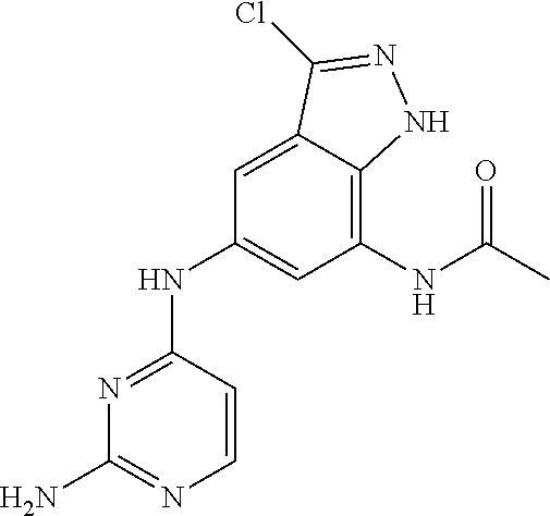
N(C1=NC(N)=NC=C1)C1=CC(NC(C)=O)=C2C(=C1)C(Cl)=NN2
